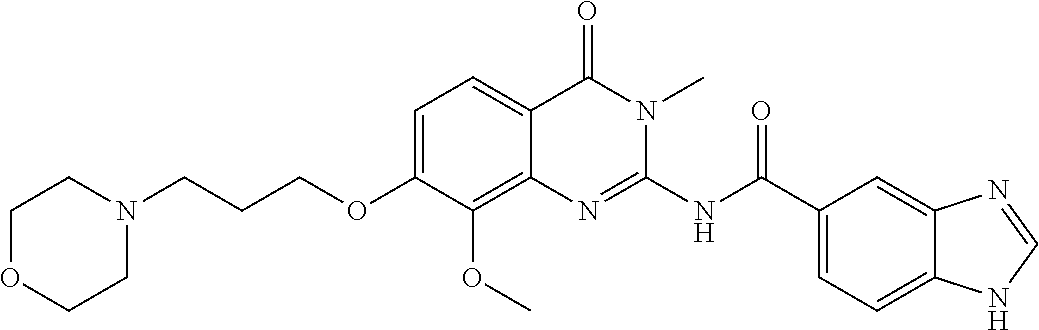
N(C(C1=CC=C2C(=C1)N=CN2)=O)C1=NC2=C(OC)C(OCCCN3CCOCC3)=CC=C2C(=O)N1C
